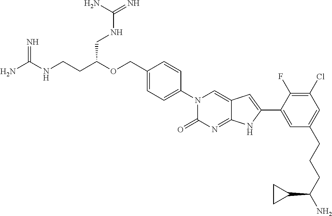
N=C(NCCC(OCC1=CC=C(N2C(=O)N=C3C(=C2)C=C(C2=CC(CCCC(N)C4CC4)=CC(Cl)=C2F)N3)C=C1)CNC(=N)N)N
